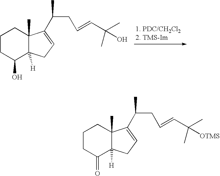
C1CC(O)C2([H])C(C)(C1)C(C(CC=CC(C)(O)C)C)=CC2.C1CC(=O)C2([H])C(C)(C1)C(C(CC=CC(C)([OTMS])C)C)=CC2
